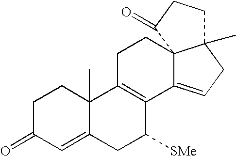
C1C(=O)C=C2C(C)(C1)C1=C(C([SMe])C2)C2=CCC3(C)C2(CC1)C(=O)CC3
